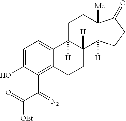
C1=C(O)C(C(=[N2])C([OEt])=O)=C2C(=C1)C1([H])C([H])(CC2)C2([H])C([Me])(CC1)C(=O)CC2
